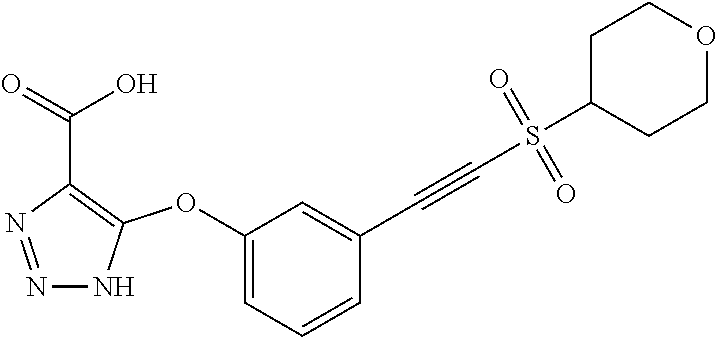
C1(OC2=C(C(=O)O)N=NN2)=CC=CC(C#CS(C2CCOCC2)(=O)=O)=C1
